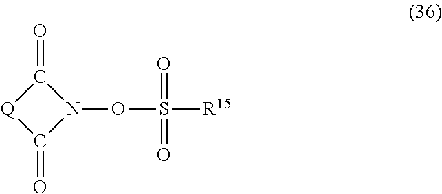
C1(=O)[Q]C(=O)N1OS([R15])(=O)=O
